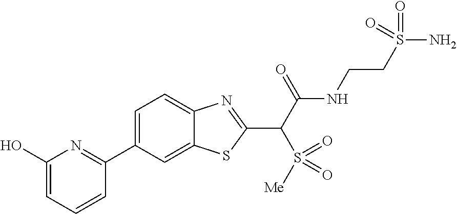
C1=C(C2=NC(O)=CC=C2)C=C2C(=C1)N=C(C(C(NCCS(N)(=O)=O)=O)S([Me])(=O)=O)S2
